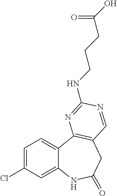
C1=C(Cl)C=C2C(=C1)C1=C(CC(=O)N2)C=NC(NCCCC(O)=O)=N1
